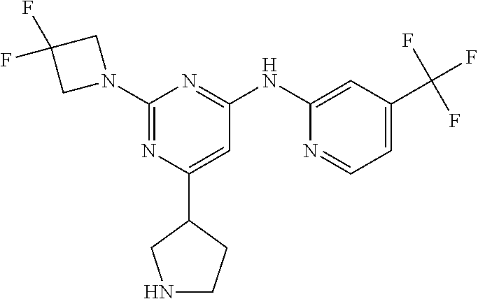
C1(C2CNCC2)=CC(NC2=CC(C(F)(F)F)=CC=N2)=NC(N2CC(F)(F)C2)=N1
